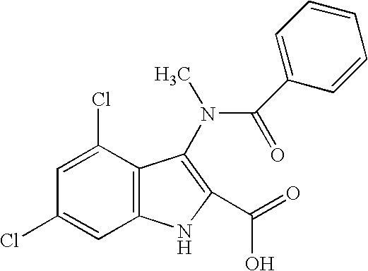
C1=C(Cl)C2=C(C=C1Cl)NC(C(=O)O)=C2N(C)C(=O)C1=CC=CC=C1
